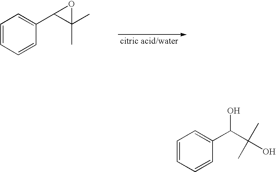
C1=CC=CC(C2C(C)(C)O2)=C1.C1=CC=CC(C(C(O)(C)C)O)=C1
